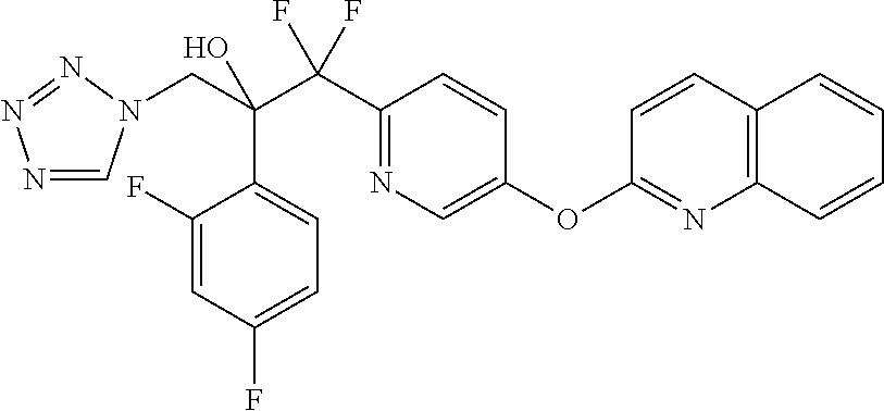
N1=CN(CC(C(C2=NC=C(OC3=NC4=C(C=C3)C=CC=C4)C=C2)(F)F)(O)C2=CC=C(F)C=C2F)N=N1
